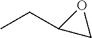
C1OC1CC
